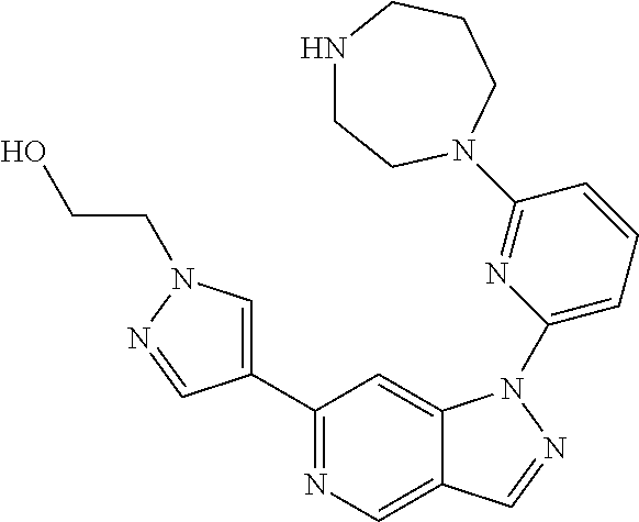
C1(C2=CN(CCO)N=C2)=NC=C2C(=C1)N(C1=CC=CC(N3CCNCCC3)=N1)N=C2
